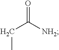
C(C([NH2])=O)C
